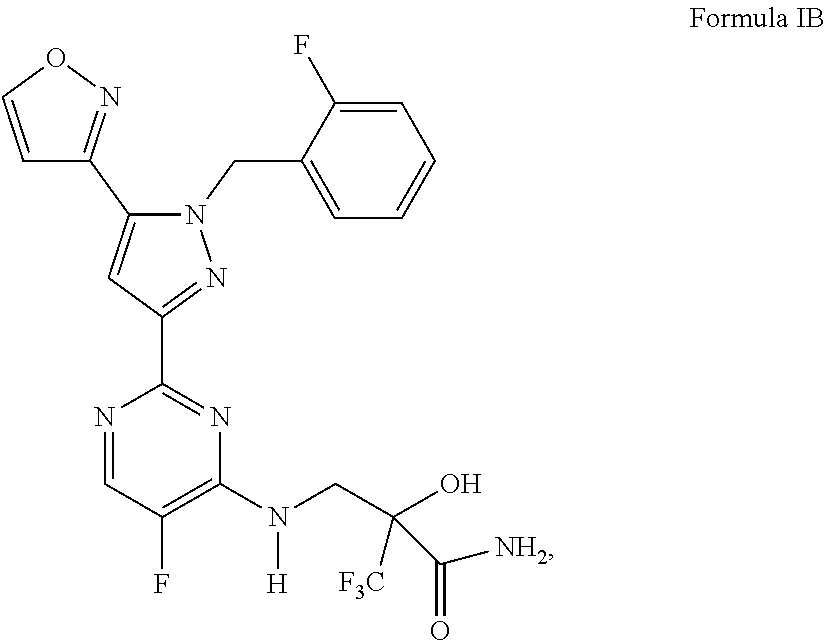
C1(CN2C(C3=NOC=C3)=CC(C3=NC(N([H])CC(O)([F3C])C([NH2])=O)=C(F)C=N3)=N2)=CC=CC=C1F
